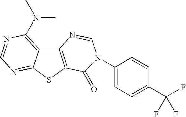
C12=C(SC3=NC=NC(N(C)C)=C13)C(=O)N(C1=CC=C(C(F)(F)F)C=C1)C=N2
